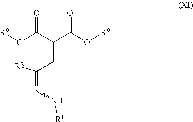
[R9]OC(C(=CC([R2])=NN[R1])C(O[R9])=O)=O
